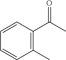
C1=CC(C)=C(C(C)=O)C=C1
